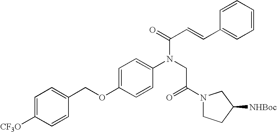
C1=C([CF3O])C=CC(COC2=CC=C(N(CC(N3CCC([NHBoc])C3)=O)C(=O)C=CC3=CC=CC=C3)C=C2)=C1
